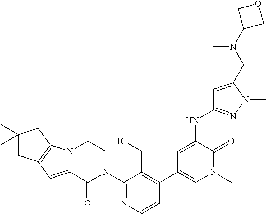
C1=CN=C(N2CCN3C(=CC4=C3CC(C)(C)C4)C2=O)C(CO)=C1C1=CN(C)C(=O)C(NC2=NN(C)C(CN(C3COC3)C)=C2)=C1
